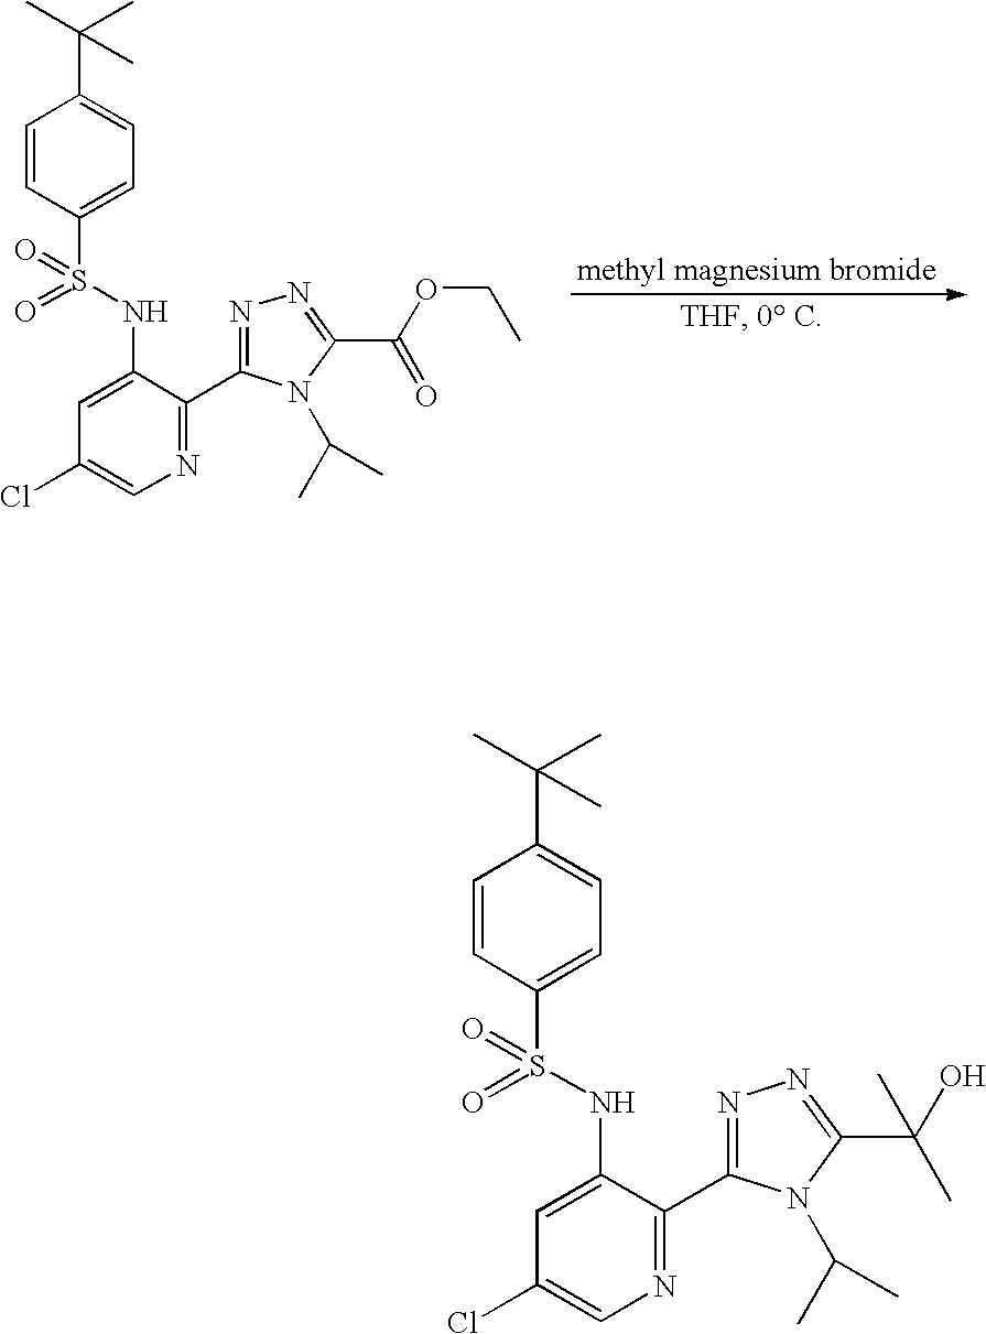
C1=CC(S(NC2=CC(Cl)=CN=C2C2=NN=C(C(=O)OCC)N2C(C)C)(=O)=O)=CC=C1C(C)(C)C.C1=CC(S(NC2=CC(Cl)=CN=C2C2=NN=C(C(O)(C)C)N2C(C)C)(=O)=O)=CC=C1C(C)(C)C
